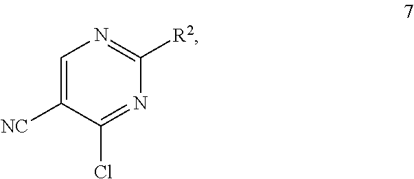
C1=C([NC])C(Cl)=NC([R2])=N1
